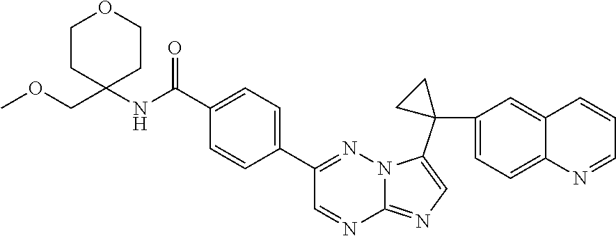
C1(C(NC2(COC)CCOCC2)=O)=CC=C(C2=NN3C(=NC=C3C3(C4=CC=C5C(=C4)C=CC=N5)CC3)N=C2)C=C1
